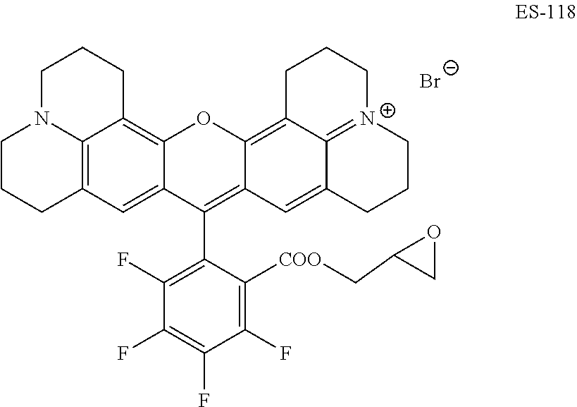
C12=C3C=C4C(=C1CCCN2CCC3)OC1=C2C3=[N+](CCCC3=CC1=C4C1=C(F)C(F)=C(F)C(F)=C1[COO]CC1OC1)CCC2.[Br-]
